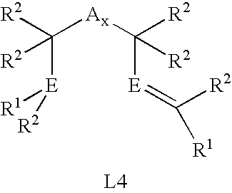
C([E]([R1])[R2])([Ax]C([E]=C([R1])[R2])([R2])[R2])([R2])[R2]
